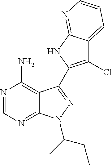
C12=C(N)N=CN=C1N(C(CC)C)N=C2C1=C(Cl)C2=CC=CN=C2N1
